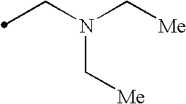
C(N(C[Me])C[Me])C
